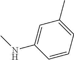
C1(C)=CC=CC(NC)=C1
